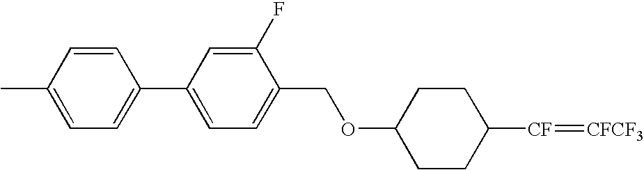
C1(COC2CCC([CF]=[CFCF3])CC2)=CC=C(C2=CC=C(C)C=C2)C=C1F
